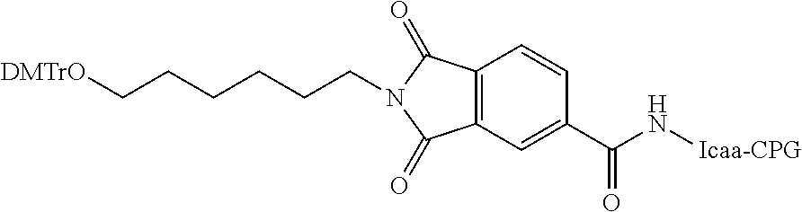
C12=C(C=C(C(N[Icaa-CPG])=O)C=C1)C(=O)N(CCCCCC[DMTrO])C2=O
